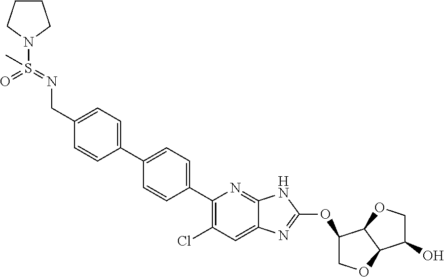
C1=C(CN=S(=O)(N2CCCC2)C)C=CC(C2=CC=C(C3=C(Cl)C=C4C(=N3)NC(OC3COC5C3OCC5O)=N4)C=C2)=C1
